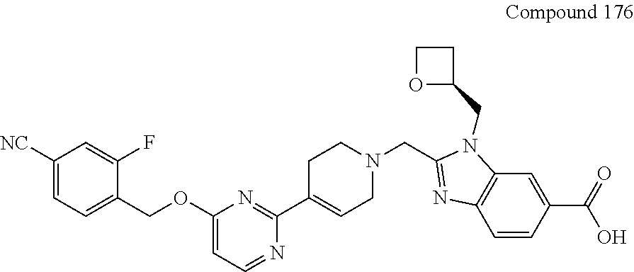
C1([NC])=CC=C(COC2=CC=NC(C3=CCN(CC4=NC5=C(N4CC4CCO4)C=C(C(=O)O)C=C5)CC3)=N2)C(F)=C1
